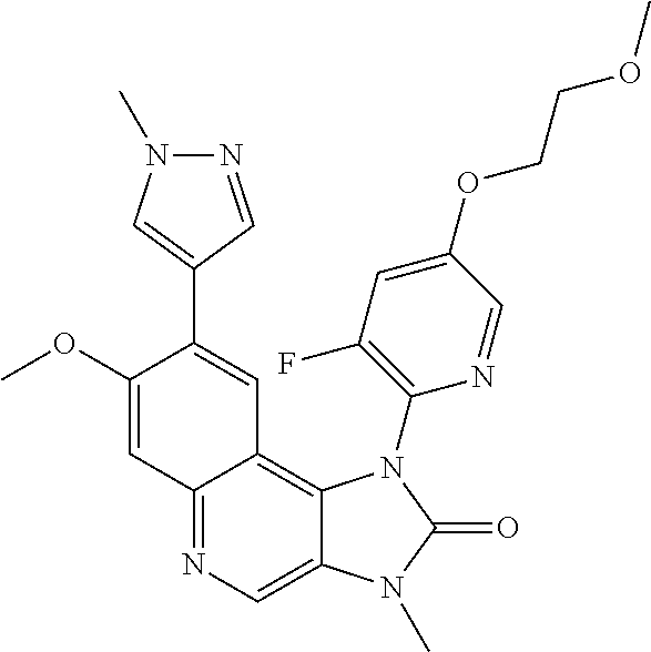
C1(OC)=CC2=NC=C3C(=C2C=C1C1=CN(C)N=C1)N(C1=C(F)C=C(OCCOC)C=N1)C(=O)N3C
